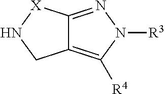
C12=C([R4])N([R3])N=C1[X]NC2
